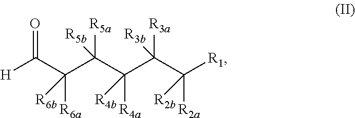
[H]C(C(C([R5a])([R5b])C([R4a])([R4b])C([R3a])([R3b])C([R2a])([R1])[R2b])([R6a])[R6b])=O
